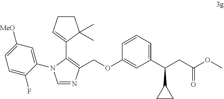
C(C1=C(C2=CCCC2(C)C)N(C2=CC([MeO])=CC=C2F)C=N1)OC1=CC(C(CC(OC)=O)C2CC2)=CC=C1
